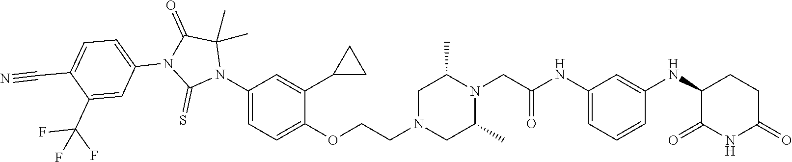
C1=C(NC(CN2C(C)CN(CCOC3=CC=C(N4C(C)(C)C(=O)N(C5=CC=C(C#N)C(C(F)(F)F)=C5)C4=S)C=C3C3CC3)CC2C)=O)C=C(NC2C(=O)NC(=O)CC2)C=C1
